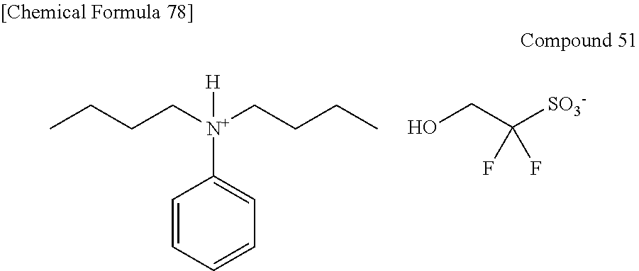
CCCC[N+](CCCC)(C1=CC=CC=C1)[H].OCC([SO3-])(F)F
